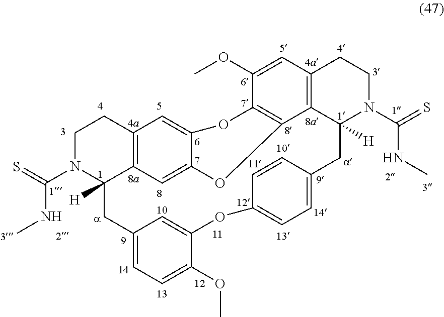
C12=C3C=C4C(=C1)OC1=C(C5=C(C=C1OC)CCN(C(=S)NC)C5([H])CC1=CC=C(OC5=CC(=CC=C5OC)CC3([H])N(C(=S)NC)CC2)C=C1)O4
